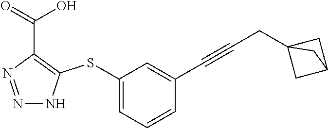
N1=NC(C(=O)O)=C(SC2=CC=CC(C#CCC34CC(C3)C4)=C2)N1
